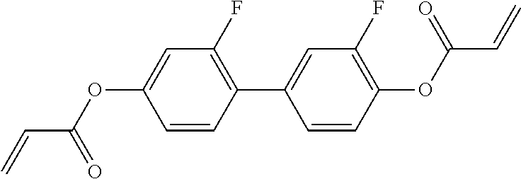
C1=C(OC(C=C)=O)C=CC(C2=CC(F)=C(OC(=O)C=C)C=C2)=C1F
